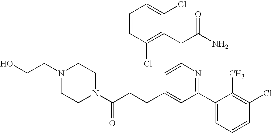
C(C1=CC(C2=CC=CC(Cl)=C2C)=NC(C(C(N)=O)C2=C(Cl)C=CC=C2Cl)=C1)CC(N1CCN(CCO)CC1)=O
